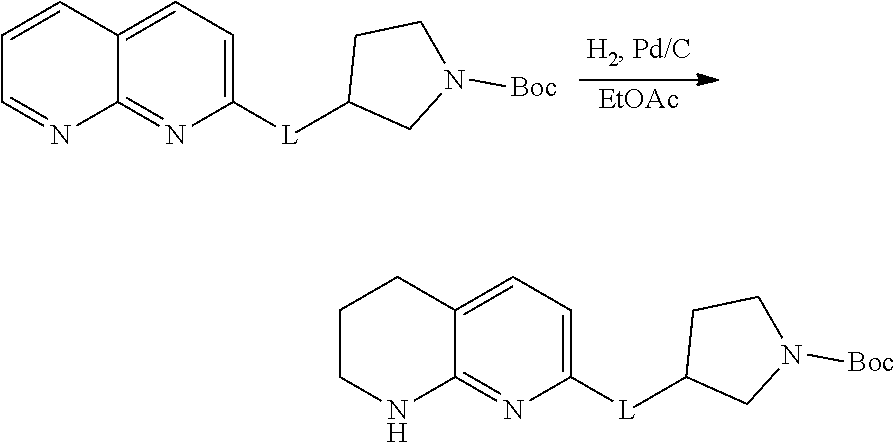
[EtOAc].N1=C2C(=CC=C1[L]C1CN([Boc])CC1)C=CC=N2.N1=C2C(=CC=C1[L]C1CN([Boc])CC1)CCCN2
